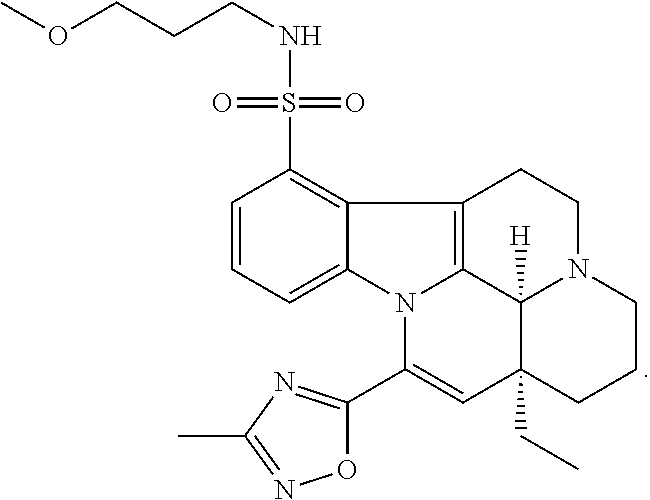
C12=CC=CC(S(NCCCOC)(=O)=O)=C1C1=C3N2C(C2=NC(C)=NO2)=CC2(CC)C3([H])N(CC1)CCC2
